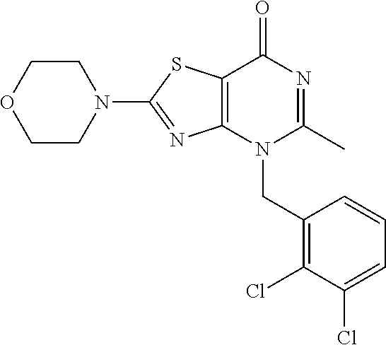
C12=C(N(CC3=C(Cl)C(Cl)=CC=C3)C(C)=NC1=O)N=C(N1CCOCC1)S2
